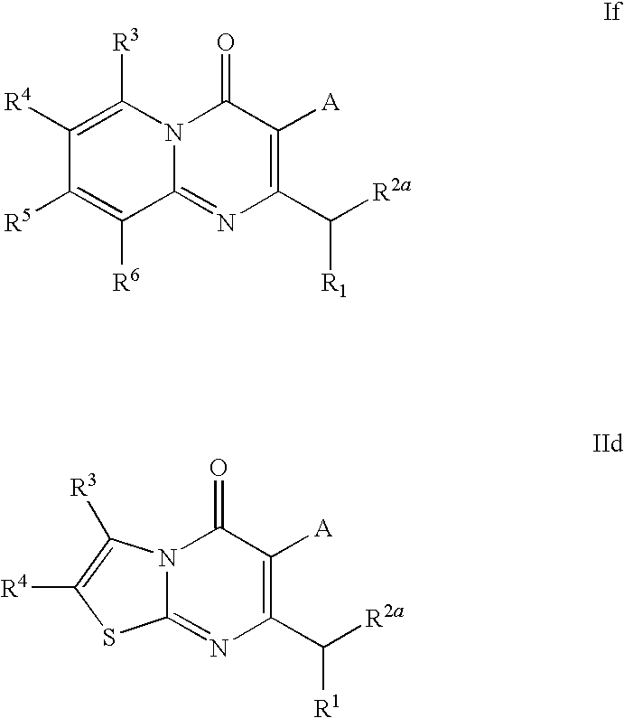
C1([R4])=C([R3])N2C(=NC(C([R2a])[R1])=C([A])C2=O)C([R6])=C1[R5].C12=NC(C([R2a])[R1])=C([A])C(=O)N1C([R3])=C([R4])S2
